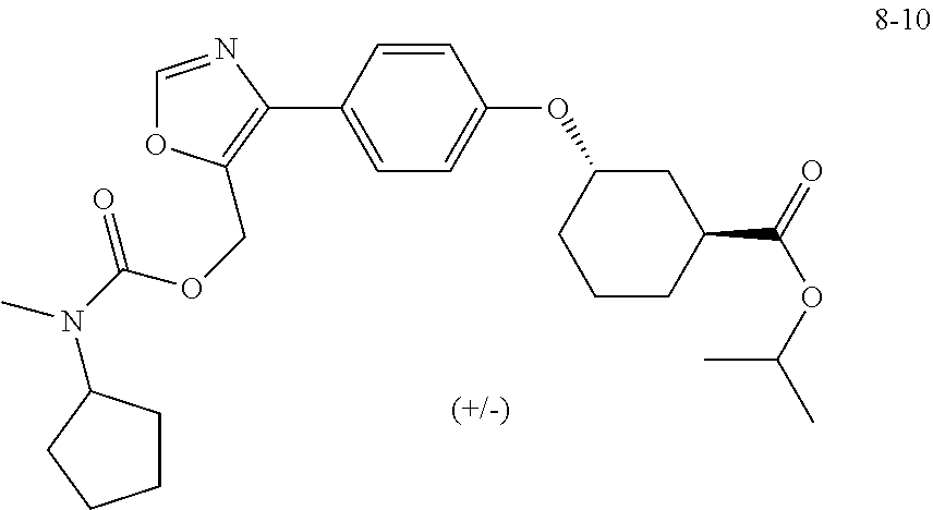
C1=CC(C2=C(COC(N(C)C3CCCC3)=O)OC=N2)=CC=C1OC1CCCC(C(=O)OC(C)C)C1
